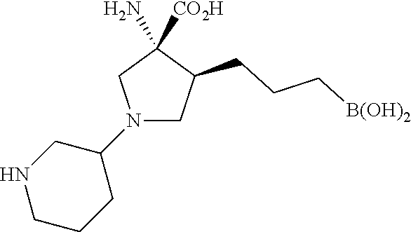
N1(C2CNCCC2)CC(CCC[B(OH)2])C([CO2H])(N)C1
